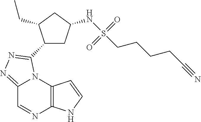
C12=C(N3C(=NN=C3C3CC(NS(CCCCC#N)(=O)=O)CC3CC)C=N1)C=CN2
